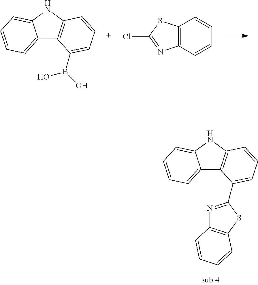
C12=CC=CC=C1NC1=C2C(B(O)O)=CC=C1.C12=C(C=CC=C1)N=C(Cl)S2.C12=CC=CC=C1NC1=C2C(C2=NC3=C(S2)C=CC=C3)=CC=C1
